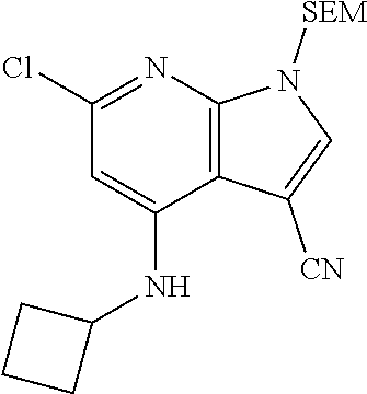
C1(Cl)=NC2=C(C(NC3CCC3)=C1)C([CN])=CN2[SEM]
